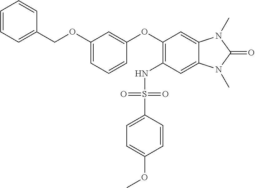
C1=CC=C(COC2=CC=CC(OC3=C(NS(C4=CC=C(OC)C=C4)(=O)=O)C=C4C(=C3)N(C)C(=O)N4C)=C2)C=C1
